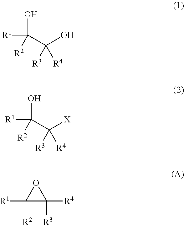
OC([R1])([R2])C(O)([R3])[R4].OC([R1])([R2])C([X])([R3])[R4].C1([R1])([R2])C([R4])([R3])O1
